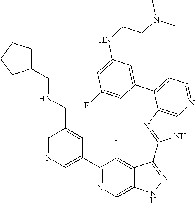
C1=NC=C(C2=NC=C3C(=C2F)C(C2=NC4=C(N2)N=CC=C4C2=CC(NCCN(C)C)=CC(F)=C2)=NN3)C=C1CNCC1CCCC1
